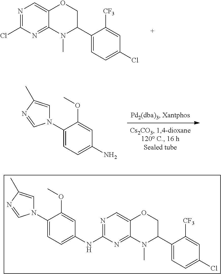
N1=C(Cl)N=C2C(=C1)OCC(C1=CC=C(Cl)C=C1[CF3])N2C.NC1=CC=C(N2C=C(C)N=C2)C(OC)=C1.N1=C(NC2=CC=C(N3C=C(C)N=C3)C(OC)=C2)N=C2C(=C1)OCC(C1=CC=C(Cl)C=C1[CF3])N2C
